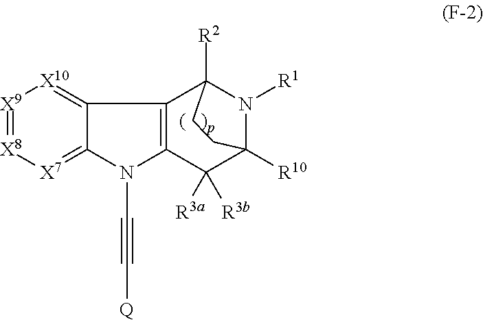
[X9]1=[X8][X7]=C2C(=[X10]1)C1=C(N2C#C[Q])C([R3b])([R3a])C2([R10])N([R1])C1([R2])CC2
